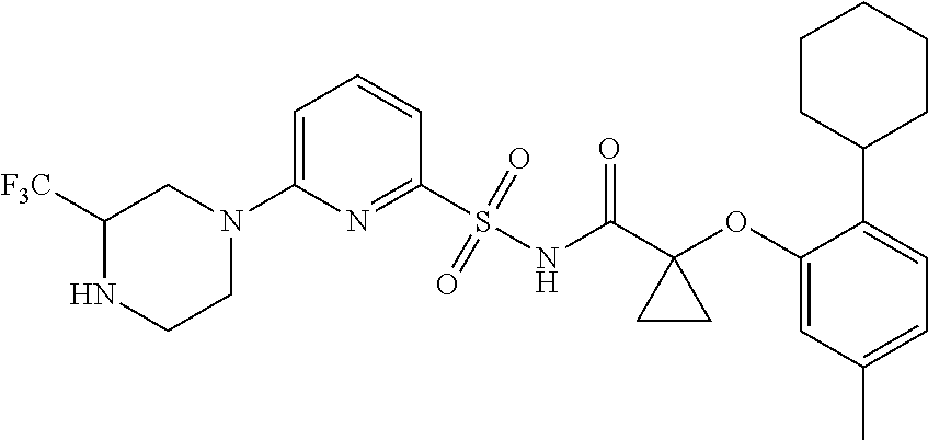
C1(N2CC([F3C])NCC2)=CC=CC(S(=O)(=O)NC(C2(OC3=CC(C)=CC=C3C3CCCCC3)CC2)=O)=N1
